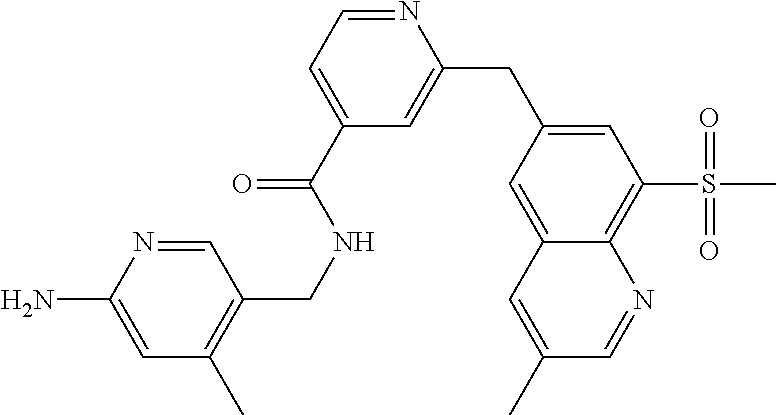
C1(N)=CC(C)=C(CNC(C2=CC=NC(CC3=CC(S(C)(=O)=O)=C4C(=C3)C=C(C)C=N4)=C2)=O)C=N1
